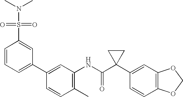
C1(C2=CC(NC(C3(C4=CC5=C(C=C4)OCO5)CC3)=O)=C(C)C=C2)=CC=CC(S(N(C)C)(=O)=O)=C1
